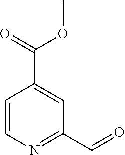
C1=CN=C(C=O)C=C1C(=O)OC
